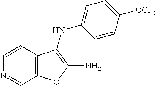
C12=C(C=CN=C1)C(NC1=CC=C([OCF3])C=C1)=C(N)O2
